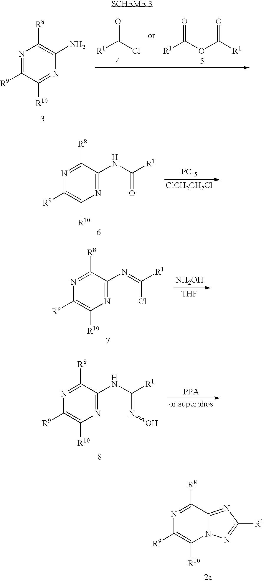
[R1]C(=O)Cl.[R1]C(=O)OC(=O)[R1].N1=C([R9])C([R10])=NC(N)=C1[R8].N1=C(NC(=O)[R1])C([R8])=NC([R9])=C1[R10].[PCl5].[ClCH2CH2Cl].N1=C(N=C(Cl)[R1])C([R8])=NC([R9])=C1[R10].[NH2OH].[THF].N1=C(NC(=NO)[R1])C([R8])=NC([R9])=C1[R10].N12C(=NC([R1])=N1)C([R8])=NC([R9])=C2[R10]
